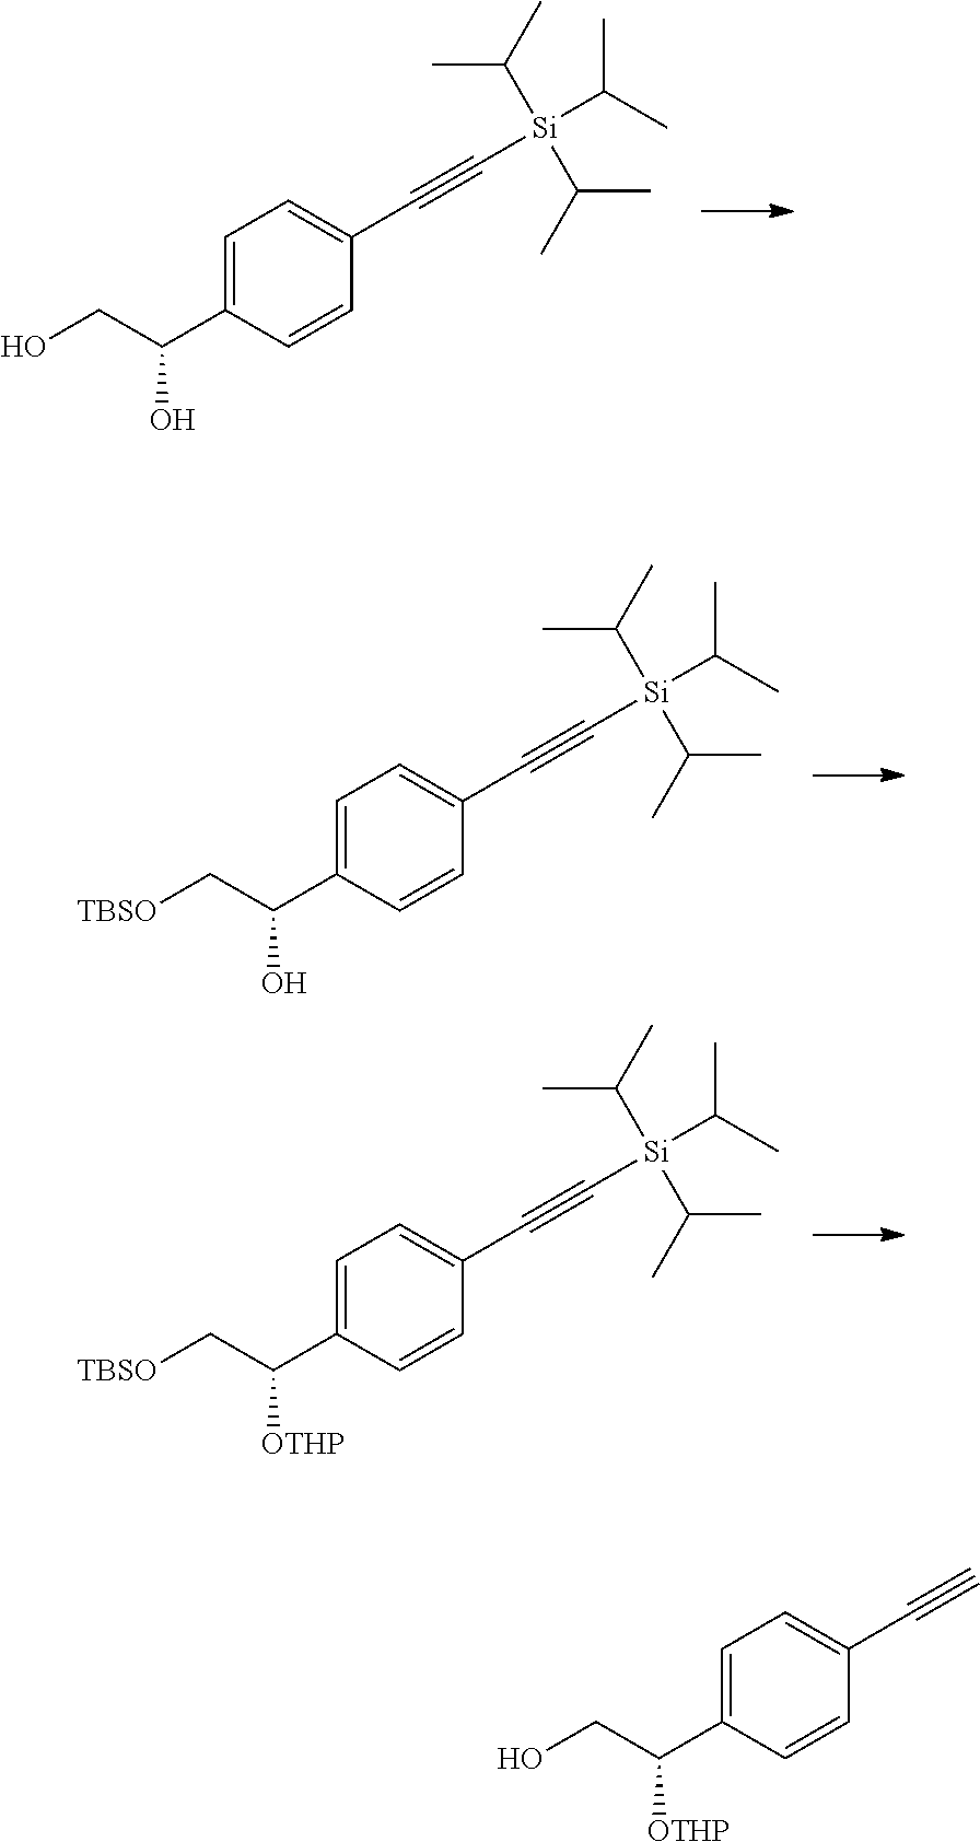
C(C(C1=CC=C(C#C[Si](C(C)C)(C(C)C)C(C)C)C=C1)O)O.C(C(C1=CC=C(C#C[Si](C(C)C)(C(C)C)C(C)C)C=C1)O)[TBSO].C(C(C1=CC=C(C#C[Si](C(C)C)(C(C)C)C(C)C)C=C1)[OTHP])[TBSO].C(C(C1=CC=C(C#C)C=C1)[OTHP])O
